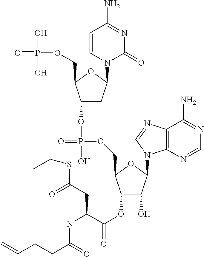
C1=CN(C2CC(OP(OCC3C(OC(C(NC(CCC=C)=O)CC(SCC)=O)=O)C(O)C(N4C5=C(C(N)=NC=N5)N=C4)O3)(=O)O)C(COP(O)(O)=O)O2)C(=O)N=C1N
